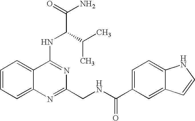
C1=CC=C2C(=C1)C(NC(C(N)=O)C(C)C)=NC(CNC(C1=CC=C3C(=C1)C=CN3)=O)=N2
